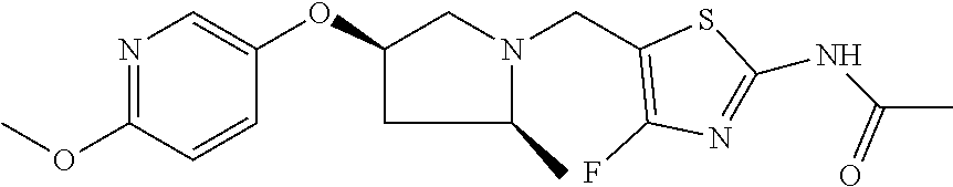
N1=C(OC)C=CC(OC2CN(CC3=C(F)N=C(NC(C)=O)S3)C(C)C2)=C1
